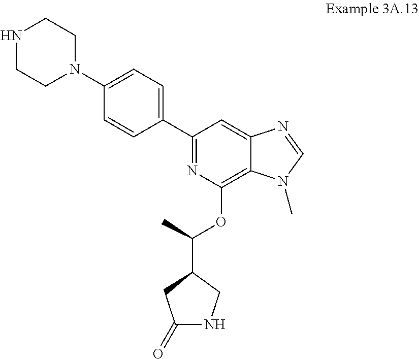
C1(=O)NCC(C(OC2=C3C(=CC(C4=CC=C(N5CCNCC5)C=C4)=N2)N=CN3C)C)C1
